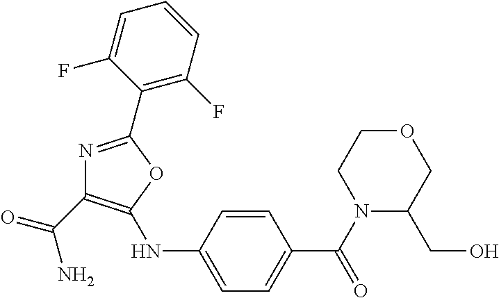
C1=CC(NC2=C(C(=O)N)N=C(C3=C(F)C=CC=C3F)O2)=CC=C1C(N1C(CO)COCC1)=O
